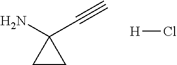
C#CC1(N)CC1.[H]Cl
